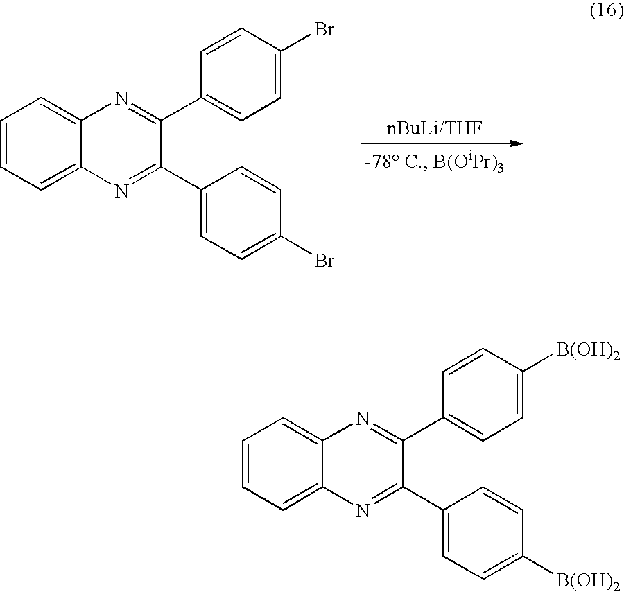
C1=CC=C2C(=C1)N=C(C1=CC=C([B(OH)2])C=C1)C(C1=CC=C([B(OH)2])C=C1)=N2.C1=CC=C2C(=C1)N=C(C1=CC=C(Br)C=C1)C(C1=CC=C(Br)C=C1)=N2
